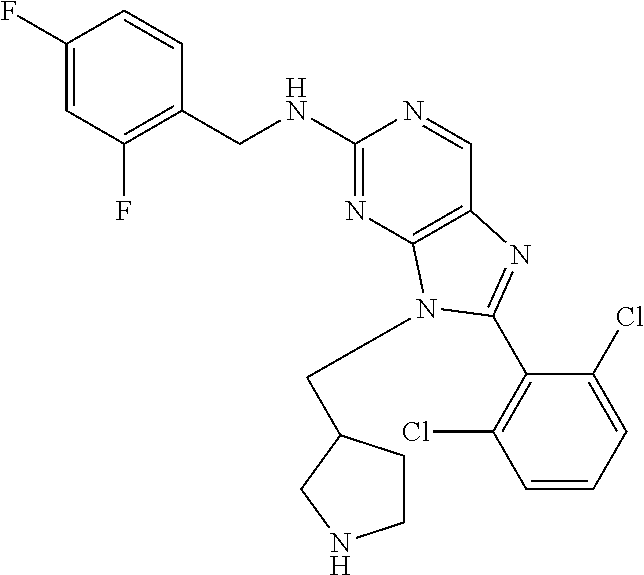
C1(F)=CC(F)=C(CNC2=NC3=C(C=N2)N=C(C2=C(Cl)C=CC=C2Cl)N3CC2CCNC2)C=C1
